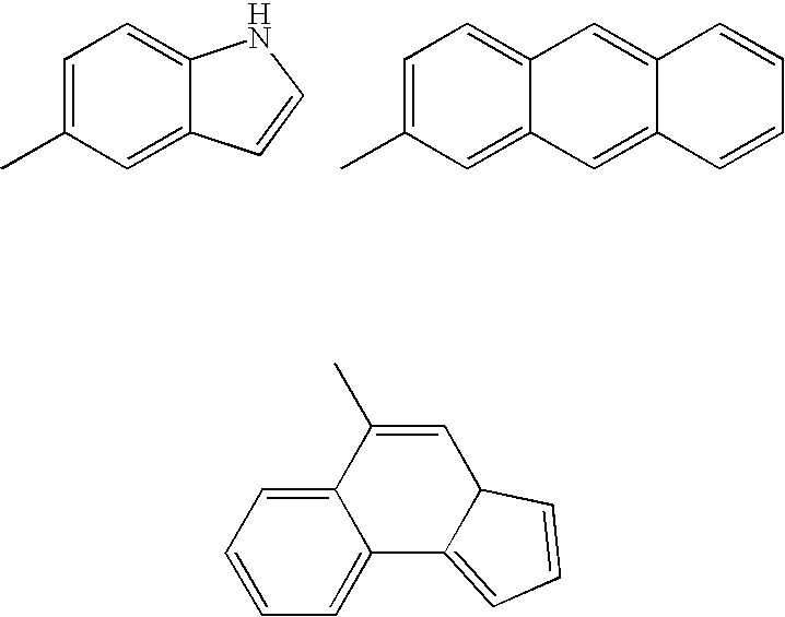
C1=C(C)C=C2C(=C1)NC=C2.C1=C(C)C=C2C(=C1)C=C1C(=C2)C=CC=C1.C12=CC=CC=C1C1=CC=CC1C=C2C
